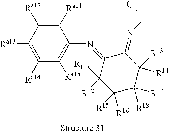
C1([Ra15])=C(N=C2C([R12])([R11])C([R15])([R16])C([R17])([R18])C([R13])([R14])C2=N[L][Q])C([Ra11])=C([Ra12])C([Ra13])=C1[Ra14]
